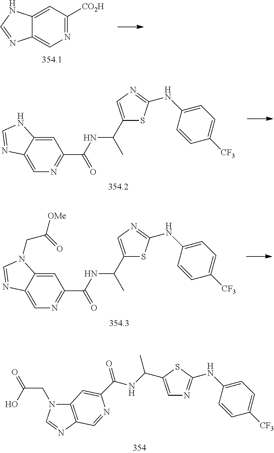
N1=C([CO2H])C=C2C(=C1)N=CN2.C1=C2C(=CN=C1C(=O)NC(C)C1=CN=C(NC3=CC=C([CF3])C=C3)S1)N=CN2.C1=C2C(=CN=C1C(=O)NC(C)C1=CN=C(NC3=CC=C([CF3])C=C3)S1)N=CN2CC(=O)[OMe].C1=C(C(NC(=O)C2=CC3=C(N=CN3CC(=O)O)C=N2)C)SC(NC2=CC=C([CF3])C=C2)=N1
